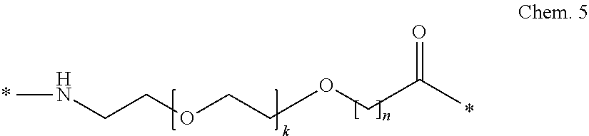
CNCCOCCOCC(C)=O.*
